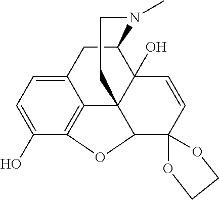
C12=CC=C(O)C3=C1C14C(O)(C(C2)N(C)CCC1)C=CC1(C4O3)OCCO1
